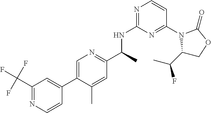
C1(C(F)(F)F)=NC=CC(C2=CN=C(C(C)NC3=NC=CC(N4C(C(C)F)COC4=O)=N3)C=C2C)=C1
